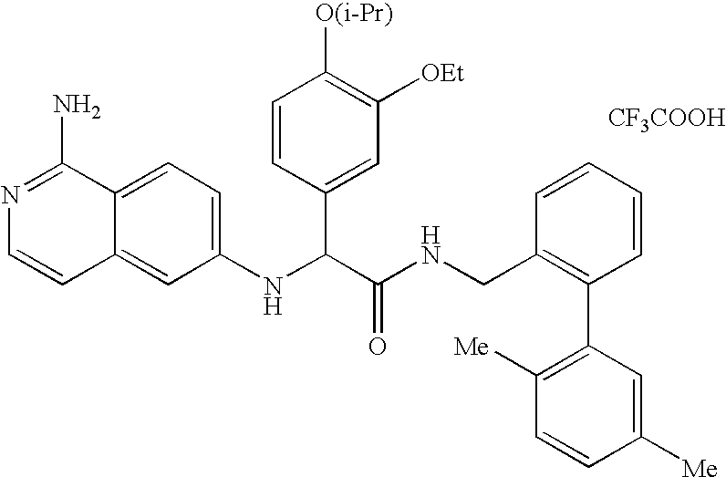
C1(NC(C(NCC2=C(C3=C([Me])C=CC([Me])=C3)C=CC=C2)=O)C2=CC([OEt])=C([O(i-Pr)])C=C2)=CC=C2C(=C1)C=CN=C2N.[CF3COOH]
